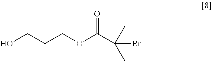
OCCCOC(C(Br)(C)C)=O
